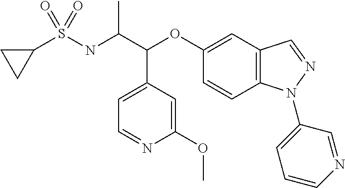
S(NC(C(OC1=CC2=C(C=C1)N(C1=CC=CN=C1)N=C2)C1=CC=NC(OC)=C1)C)(=O)(C1CC1)=O
